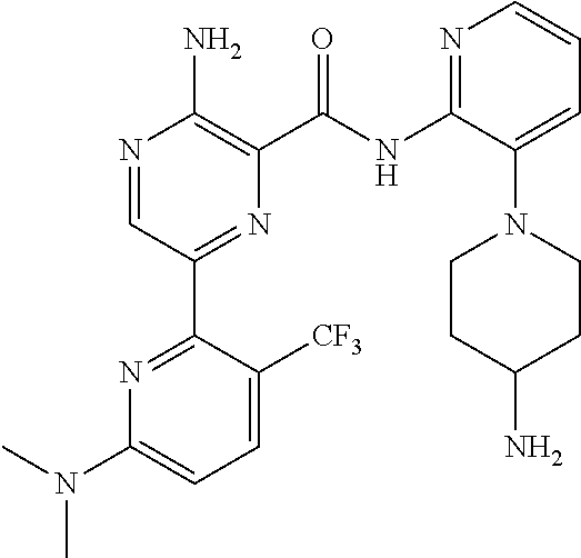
N1=CC(C2=NC(N(C)C)=CC=C2[CF3])=NC(C(NC2=NC=CC=C2N2CCC(N)CC2)=O)=C1N
